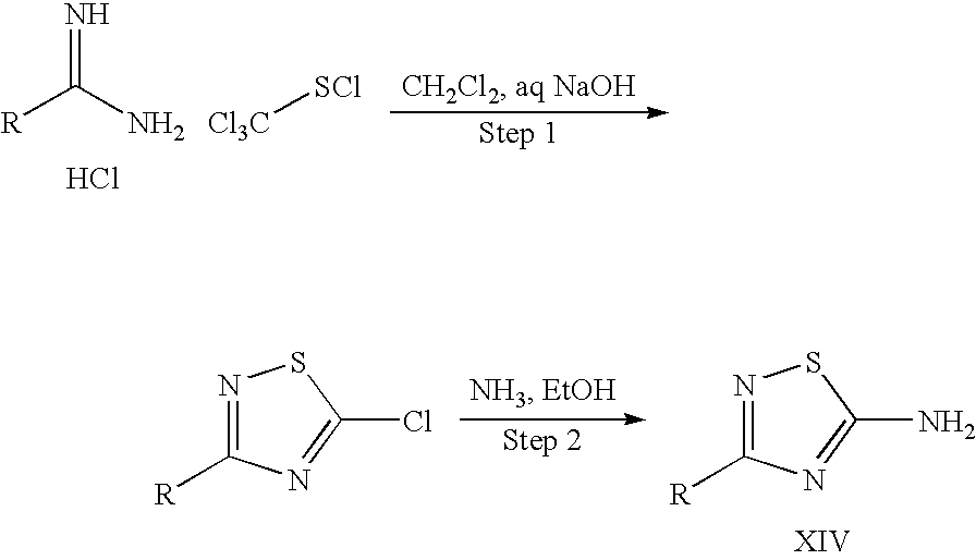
N=C(N)[R].Cl.[SCl][Cl3C].N1=C([R])N=C(Cl)S1.N1=C([R])N=C(N)S1
